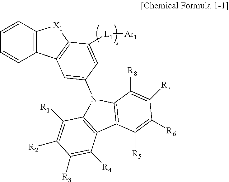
N1(C2=CC3=C([X1]C4=C3C=CC=C4)C([L1][Ar1])=C2)C2=C(C3=C1C([R8])=C([R7])C([R6])=C3[R5])C([R4])=C([R3])C([R2])=C2[R1]
